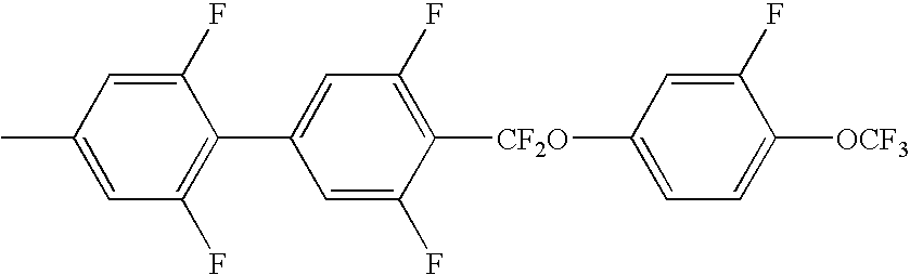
C1(F)=CC([CF2O]C2=C(F)C=C(C3=C(F)C=C(C)C=C3F)C=C2F)=CC=C1[OCF3]
